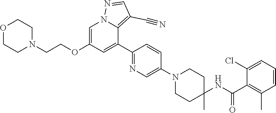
C1=C(OCCN2CCOCC2)C=C(C2=NC=C(N3CCC(NC(C4=C(C)C=CC=C4Cl)=O)(C)CC3)C=C2)C2=C(C#N)C=NN12
